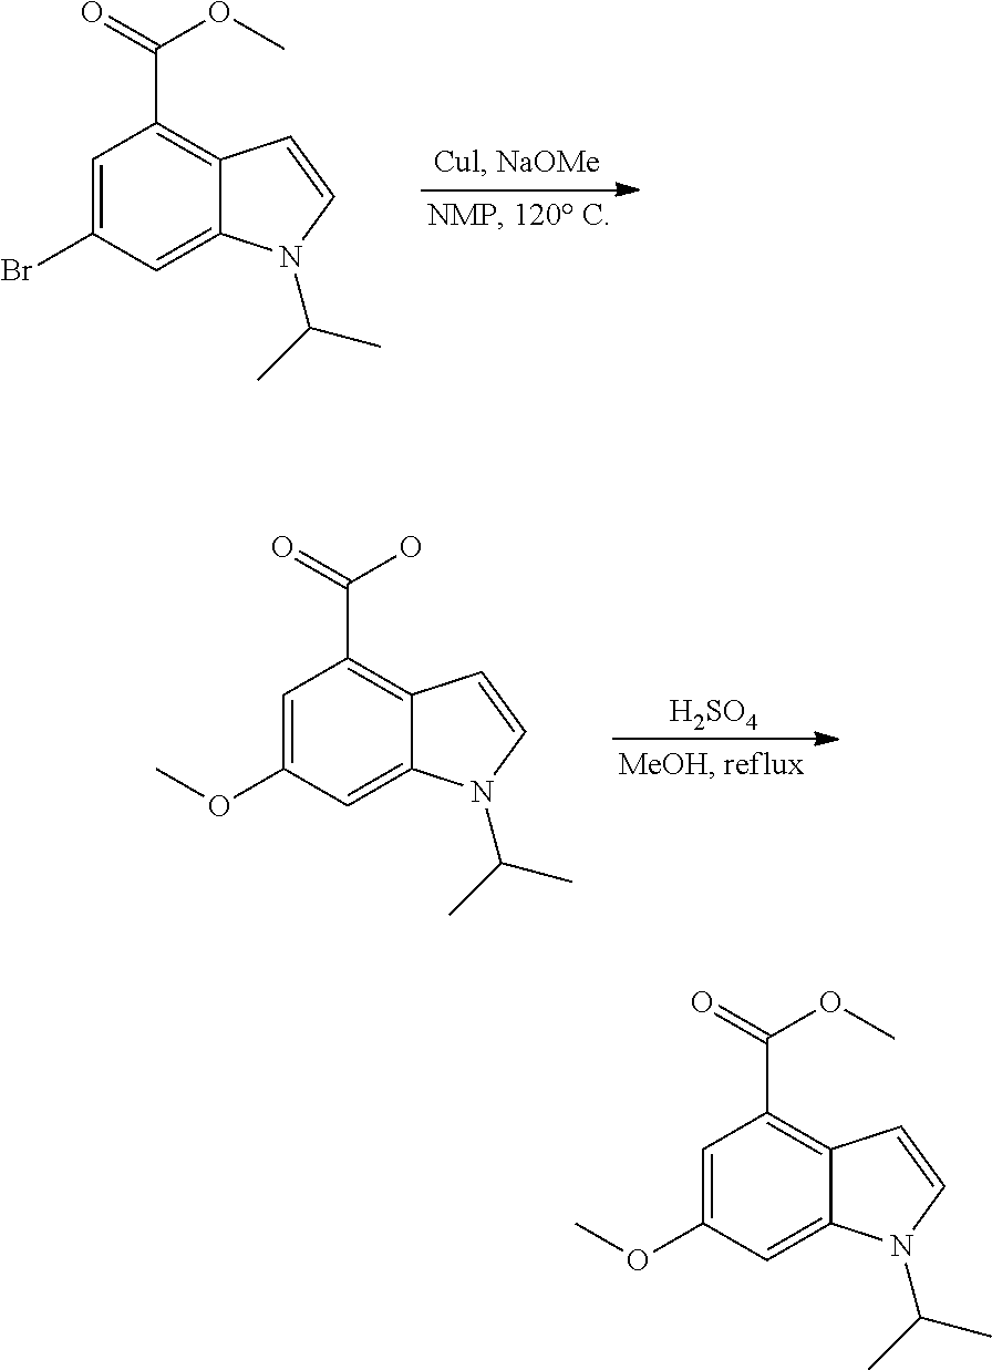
C1=C(OC)C=C2C(=C1C(=O)OC)C=CN2C(C)C.C1=C(Br)C=C2C(=C1C(=O)OC)C=CN2C(C)C.C1=C(OC)C=C2C(=C1C(=O)O)C=CN2C(C)C.[H2SO4]
